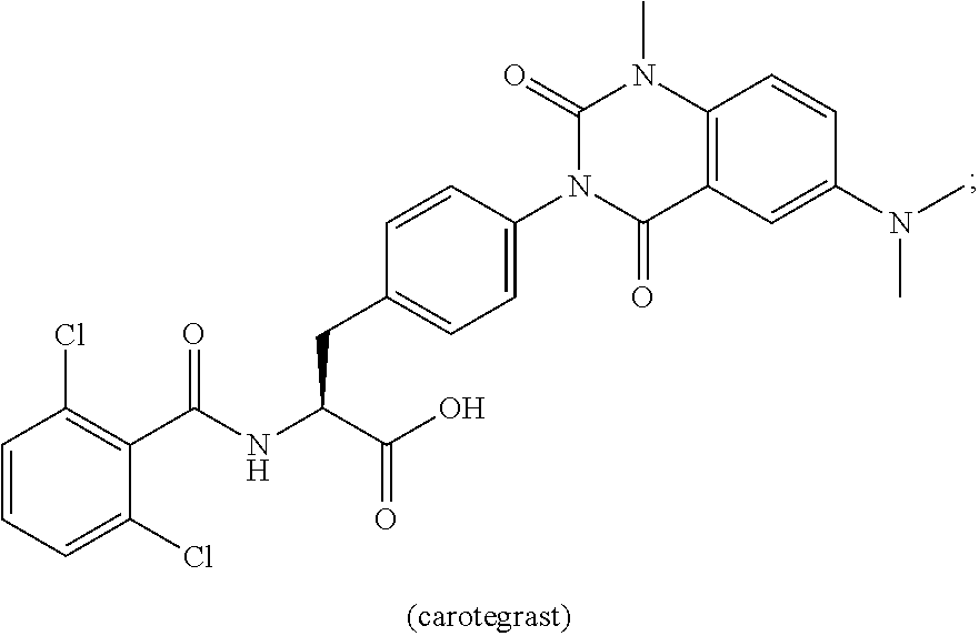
C1=CC=C(Cl)C(C(NC(C(O)=O)CC2=CC=C(N3C(=O)C4=C(N(C)C3=O)C=CC(N(C)C)=C4)C=C2)=O)=C1Cl
